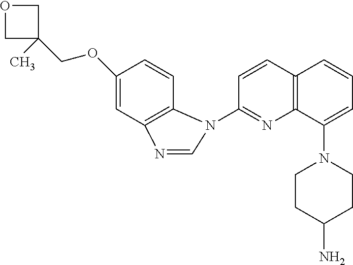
C12=C(C(N3CCC(N)CC3)=CC=C1)N=C(N1C3=C(C=C(OCC4(C)COC4)C=C3)N=C1)C=C2
